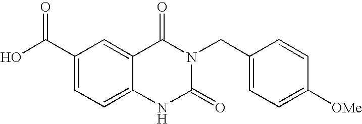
OC(C1=CC=C2C(=C1)C(=O)N(CC1=CC=C([OMe])C=C1)C(=O)N2)=O
